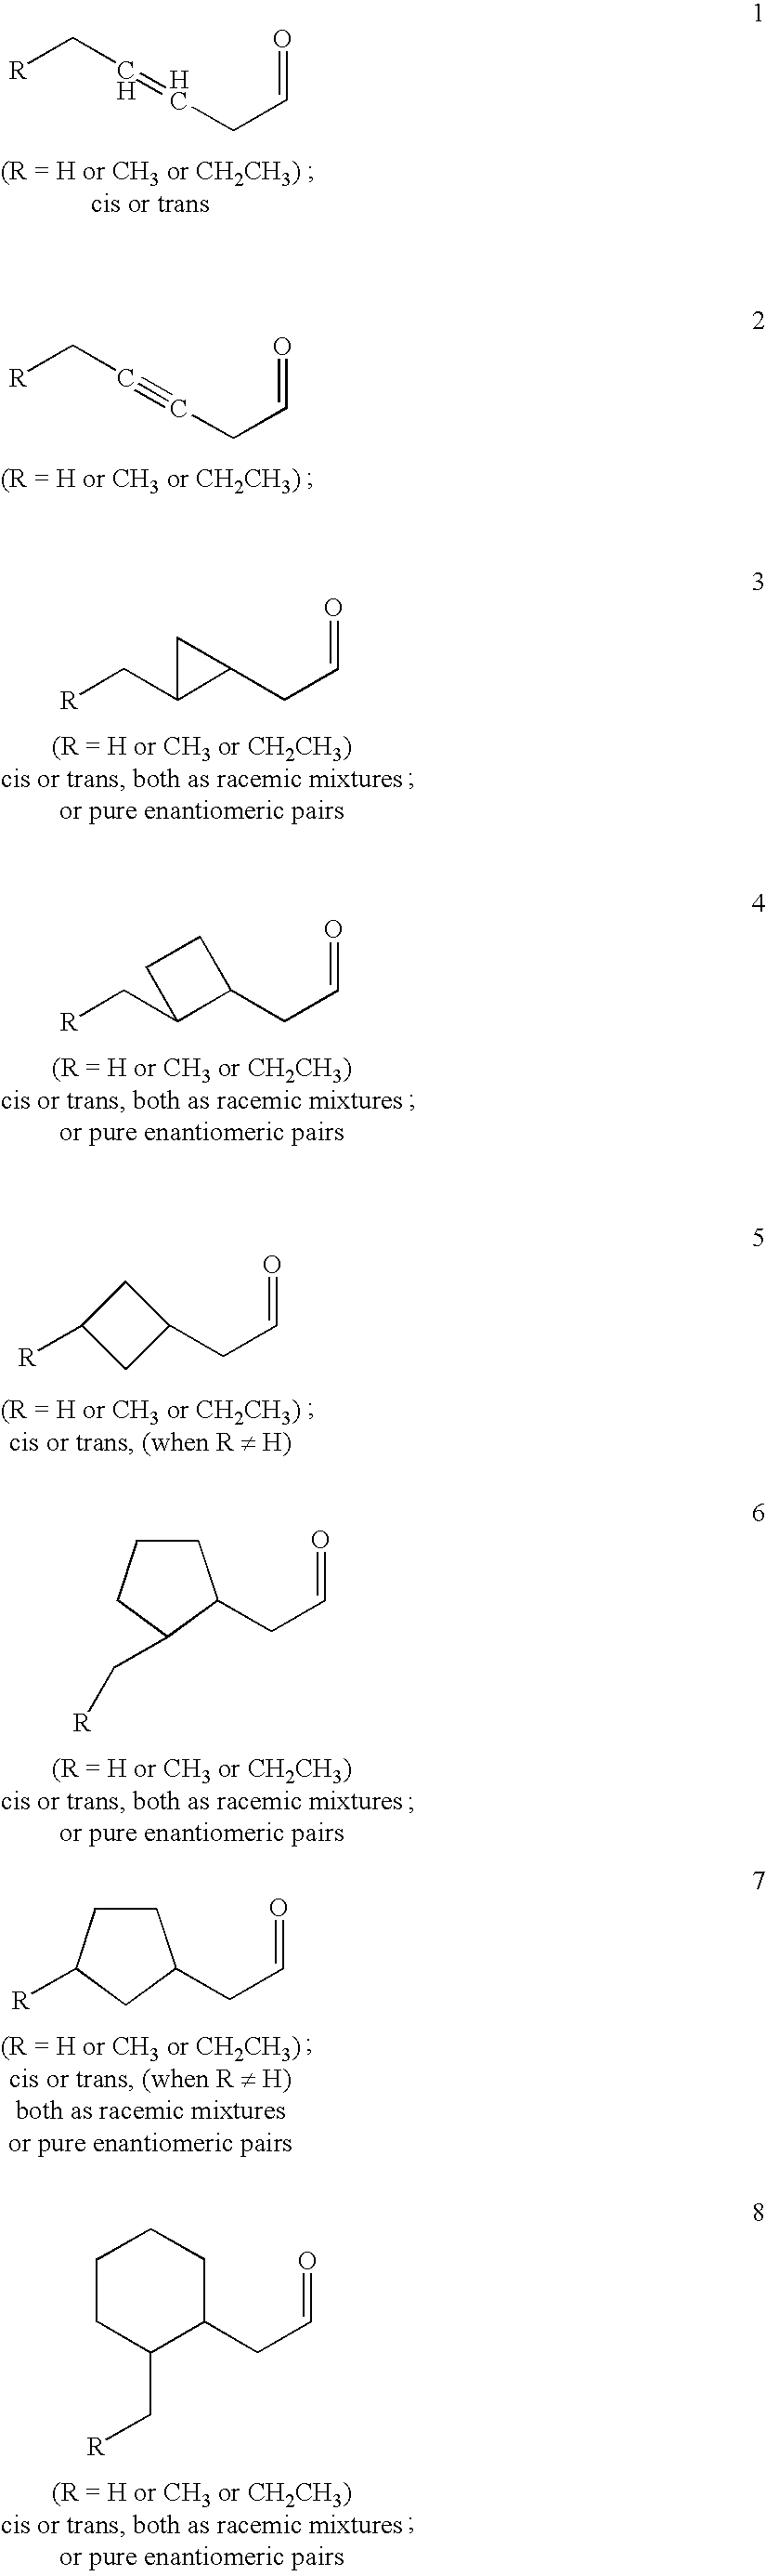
[R]CC=CCC=O.[R]CC#CCC=O.C1(CC=O)CC1C[R].C1(CC=O)C(C[R])CC1.C1C([R])CC1CC=O.C1CC([R])CC1CC=O.C1CC(C[R])C(CC=O)CC1.C1CCC(C[R])C1CC=O
